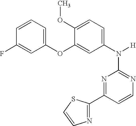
N1=C(N([H])C2=CC=C(OC)C(OC3=CC=CC(F)=C3)=C2)N=C(C2=NC=CS2)C=C1
